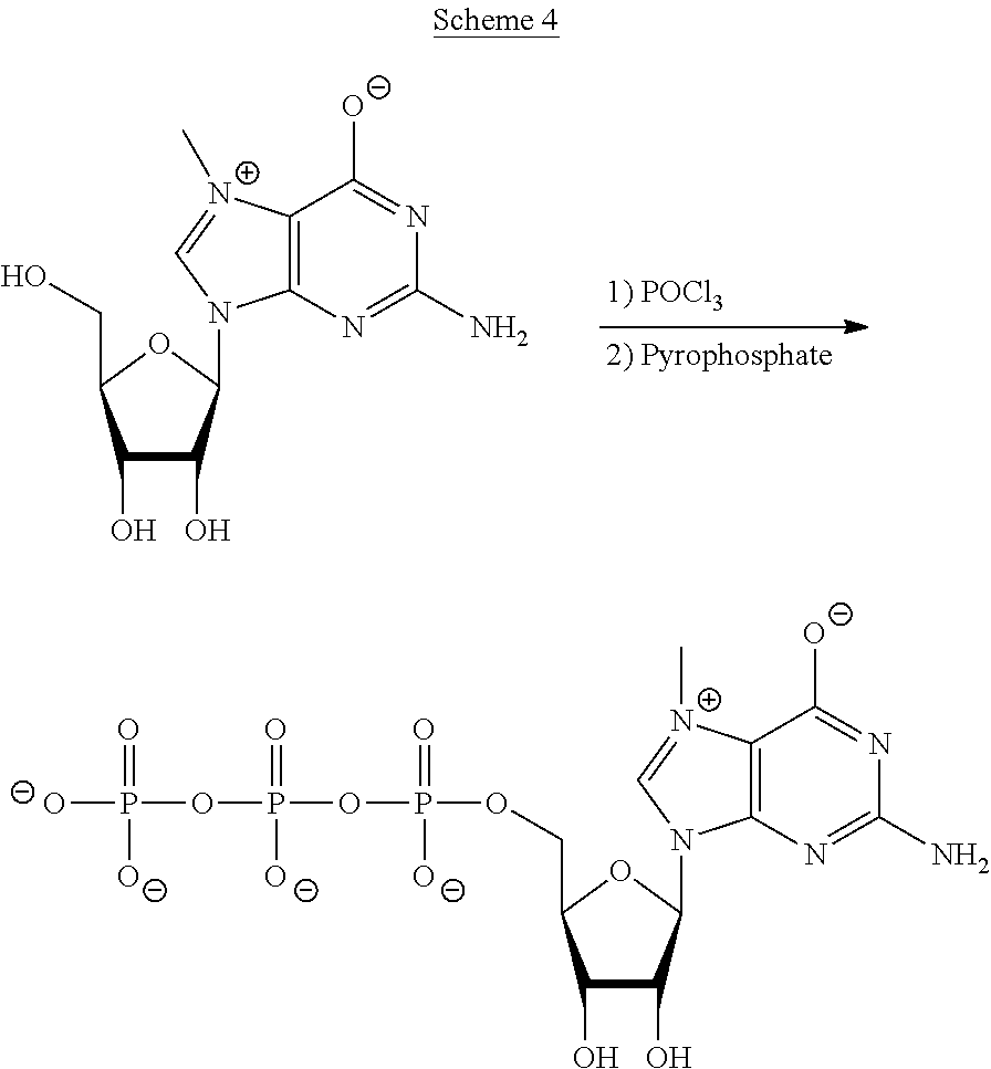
C1(O)C(O)C(N2C3=C([N+](C)=C2)C([O-])=NC(N)=N3)OC1CO.P(=O)(OP(OP([O-])(=O)[O-])(=O)[O-])([O-])OCC1C(O)C(O)C(N2C3=C([N+](C)=C2)C([O-])=NC(N)=N3)O1
